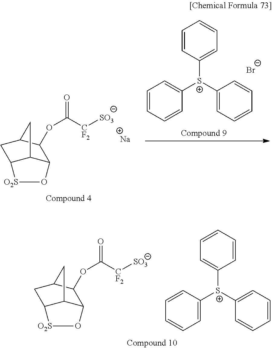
C12C3C(CC(C1OC([CF2][SO3])=O)C3)[O2S]O2.[Na].C1=CC([S+](C2=CC=CC=C2)C2=CC=CC=C2)=CC=C1.[Br-].C1=CC=CC([S+](C2=CC=CC=C2)C2=CC=CC=C2)=C1.C12C3C(CC(C1OC([CF2][SO3])=O)C3)[O2S]O2
